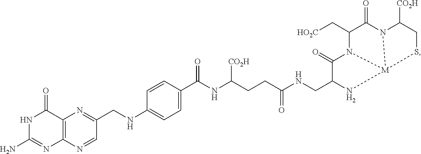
C1(N)=NC2=C(C(=O)N1)N=C(CNC1=CC=C(C(NC(CCC(NCC3C(=O)N4C(C[HO2C])C(=O)N5C([CO2H])CS[M]45N3)=O)[CO2H])=O)C=C1)C=N2
